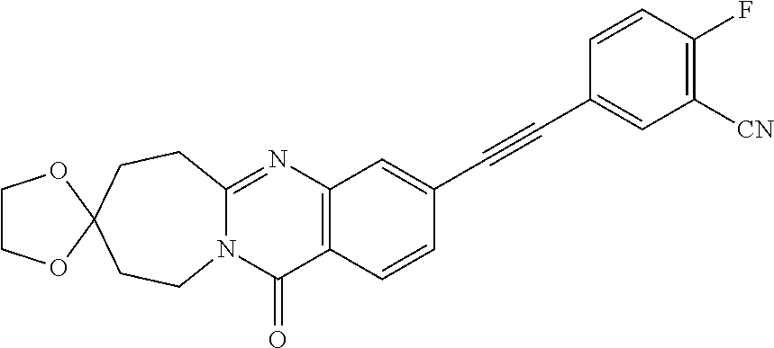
N12C(=NC3=C(C1=O)C=CC(C#CC1=CC([CN])=C(F)C=C1)=C3)CCC1(CC2)OCCO1
